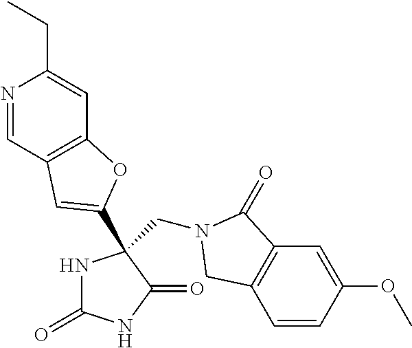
N1=CC2=C(C=C1CC)OC(C1(CN3C(=O)C4=C(C=CC(OC)=C4)C3)NC(=O)NC1=O)=C2
